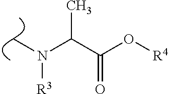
C(C(O[R4])=O)(N(C)[R3])C
